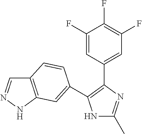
N1C(C)=NC(C2=CC(F)=C(F)C(F)=C2)=C1C1=CC2=C(C=NN2)C=C1
